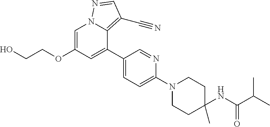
C1=C(OCCO)C=C(C2=CC=C(N3CCC(C)(NC(C(C)C)=O)CC3)N=C2)C2=C(C#N)C=NN12
